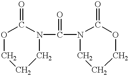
O=C1OCCCN1C(N1C(=O)OCCC1)=O
